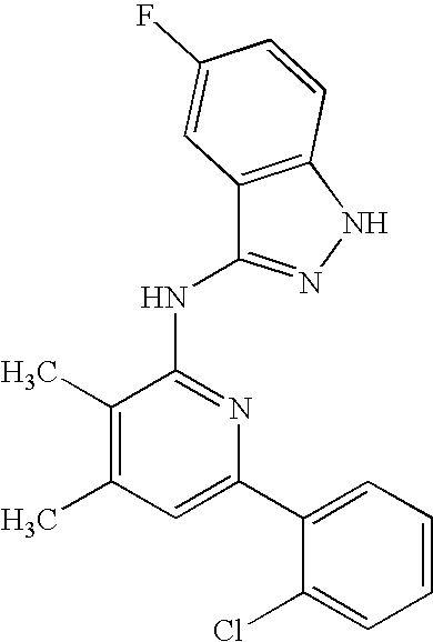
C1=C(C2=CC=CC=C2Cl)N=C(NC2=NNC3=C2C=C(F)C=C3)C(C)=C1C
